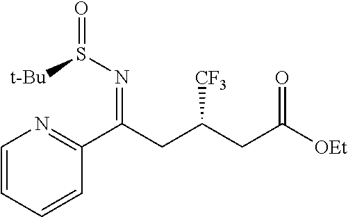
C1=CC=CC(C(CC(CC([OEt])=O)[CF3])=NS(=O)[t-Bu])=N1
